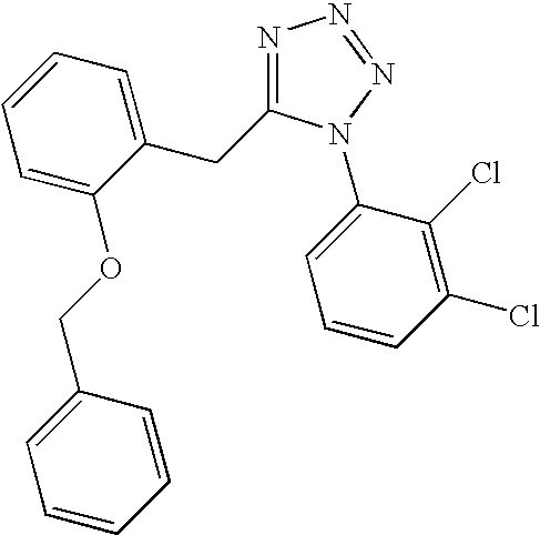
C1(CC2=NN=NN2C2=CC=CC(Cl)=C2Cl)=CC=CC=C1OCC1=CC=CC=C1
